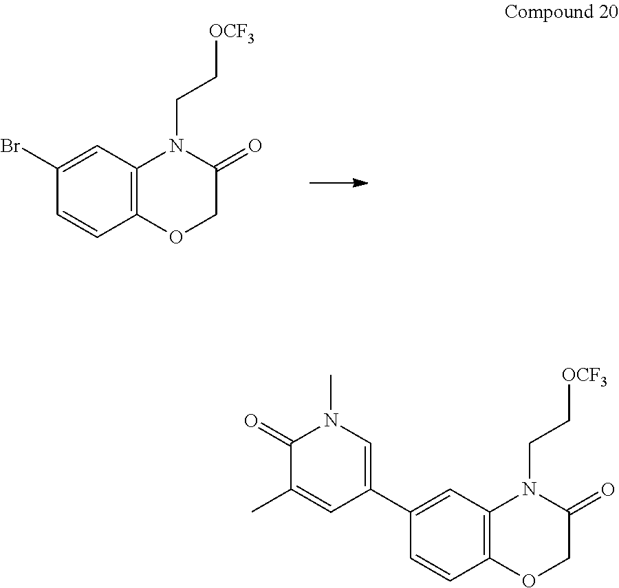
C1(Br)=CC2=C(C=C1)OCC(=O)N2CC[OCF3].C1(C2=CN(C)C(=O)C(C)=C2)=CC2=C(C=C1)OCC(=O)N2CC[OCF3]
